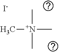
C[N+](C)(C)C.[I-]
